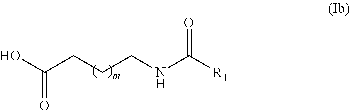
C(NC([R1])=O)CCC(O)=O
